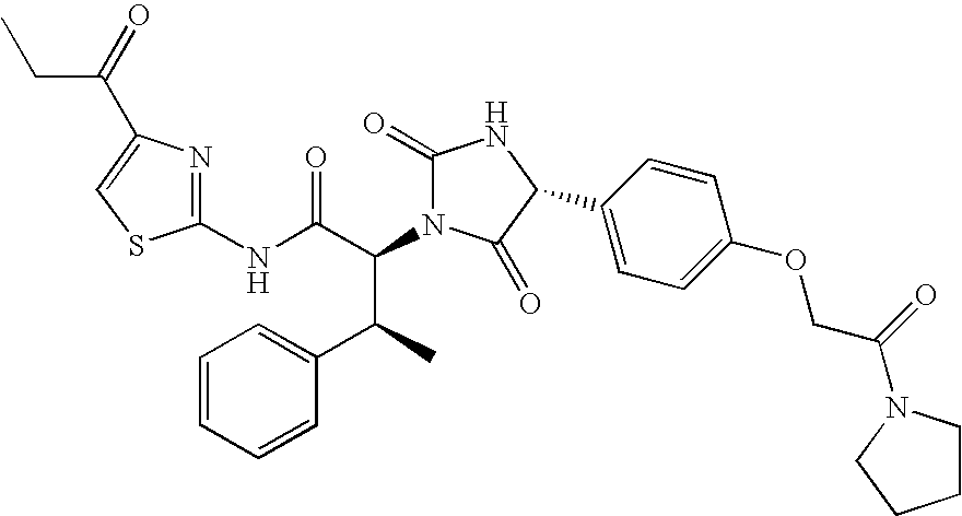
C1(NC(C(N2C(=O)NC(C3=CC=C(OCC(=O)N4CCCC4)C=C3)C2=O)C(C2=CC=CC=C2)C)=O)=NC(C(=O)CC)=CS1
